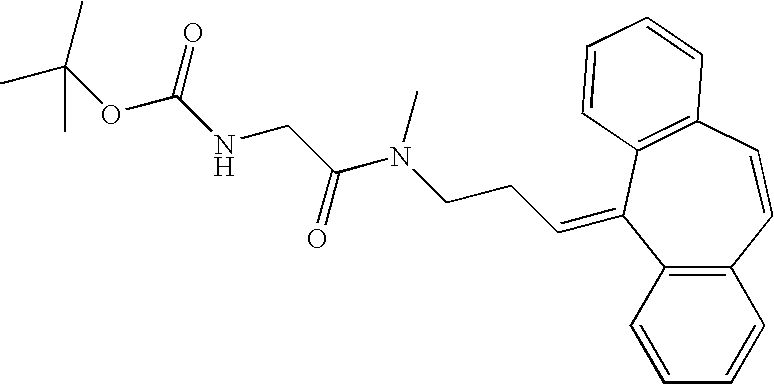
C12=C(C=CC=C1)C(=CCCN(C(CNC(OC(C)(C)C)=O)=O)C)C1=C(C=C2)C=CC=C1
